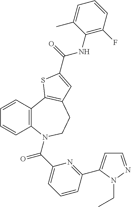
C1=NN(CC)C(C2=NC(C(=O)N3C4=C(C=CC=C4)C4=C(CC3)C=C(C(=O)NC3=C(F)C=CC=C3C)S4)=CC=C2)=C1
